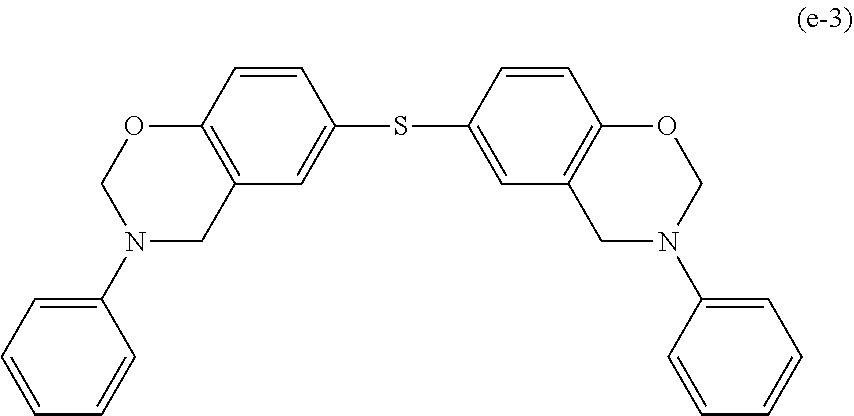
C1=CC2=C(C=C1SC1=CC3=C(C=C1)OCN(C1=CC=CC=C1)C3)CN(C1=CC=CC=C1)CO2
